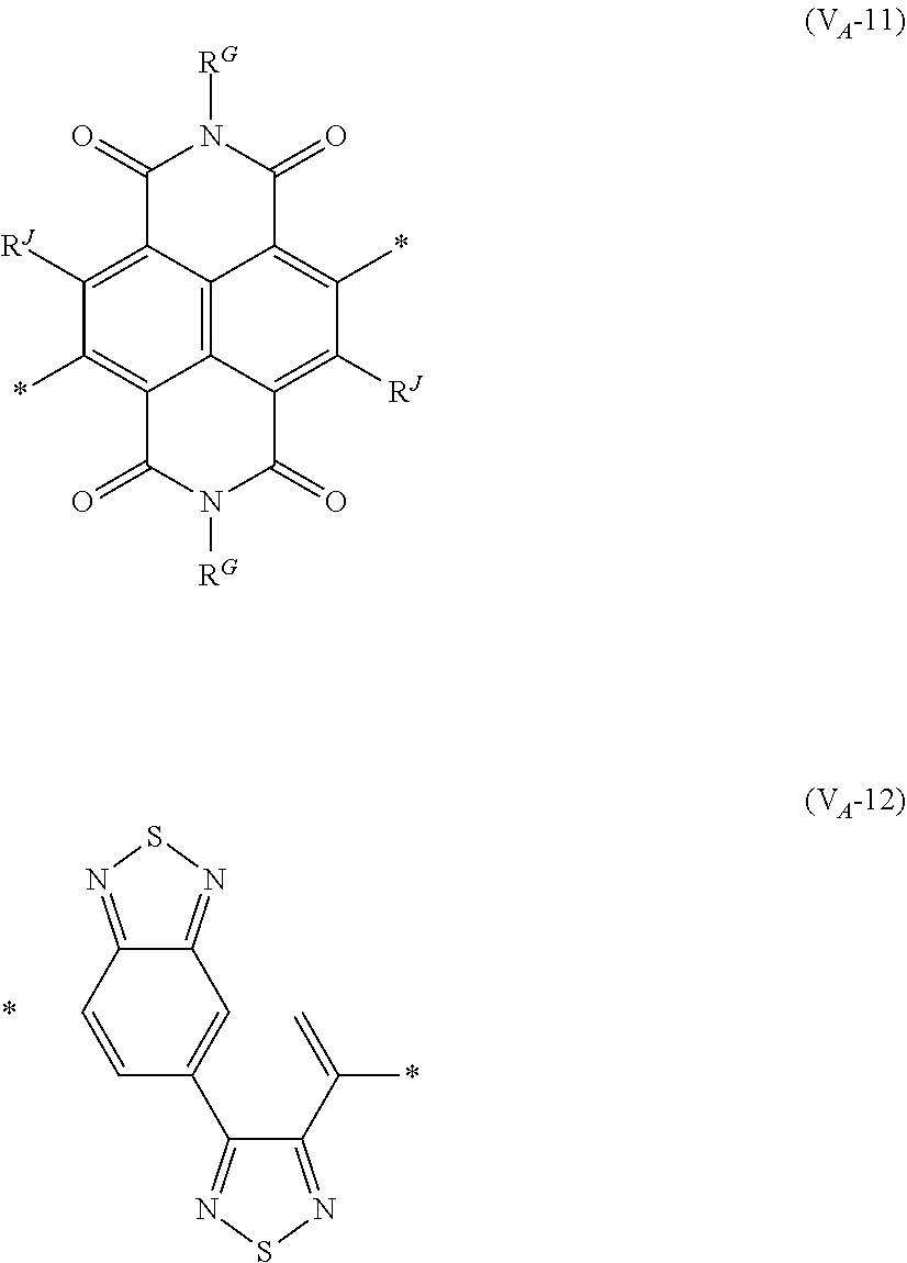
C1=CC(C2=NSN=C2C(=C)*)=CC2=NSN=C12.*.C1([RJ])=C2C3=C4C(=C1*)C(=O)N([RG])C(=O)C4=C([RJ])C(*)=C3C(=O)N([RG])C2=O
